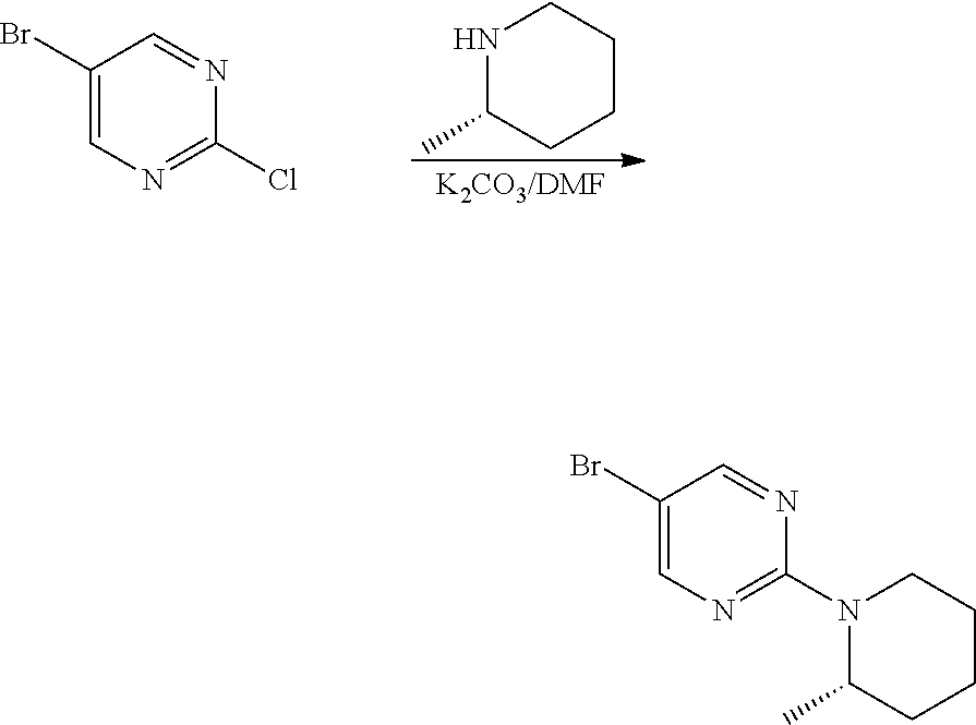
N1C(C)CCCC1.C1(Br)=CN=C(Cl)N=C1.C1(Br)=CN=C(N2C(C)CCCC2)N=C1
